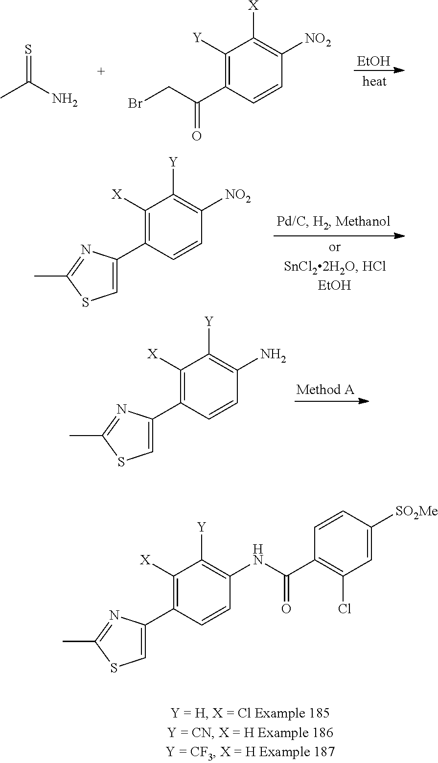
[EtOH].S=C(N)C.C1([Y])=C(C(CBr)=O)C=CC([NO2])=C1[X].C1([X])=C(C2=CSC(C)=N2)C=CC(N)=C1[Y].C1([X])=C(C2=CSC(C)=N2)C=CC([NO2])=C1[Y].C1([X])=C(C2=CSC(C)=N2)C=CC(NC(C2=C(Cl)C=C([SO2Me])C=C2)=O)=C1[Y]
